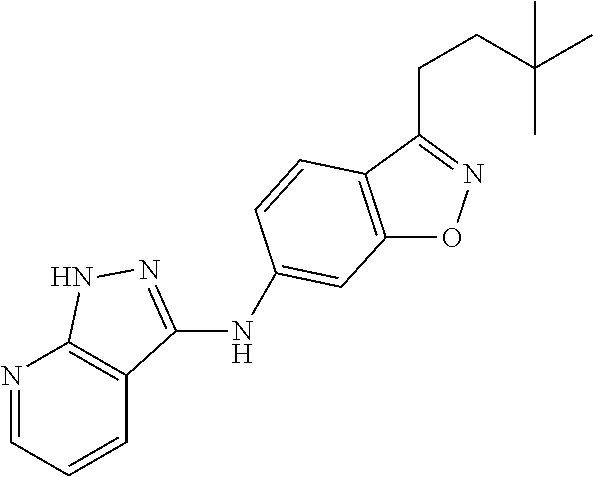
C12=C(C(CCC(C)(C)C)=NO1)C=CC(NC1=NNC3=C1C=CC=N3)=C2
